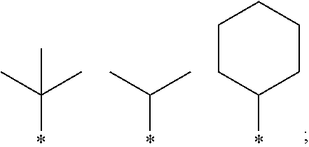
*C(C)(C)C.*C(C)C.*C1CCCCC1
